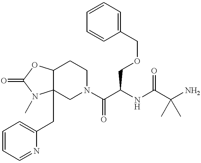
C12C(CC3=CC=CC=N3)(CN(C(C(NC(C(N)(C)C)=O)COCC3=CC=CC=C3)=O)CC1)N(C)C(=O)O2
